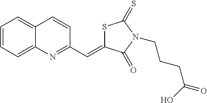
S1C(=CC2=NC3=CC=CC=C3C=C2)C(=O)N(CCCC(=O)O)C1=S
